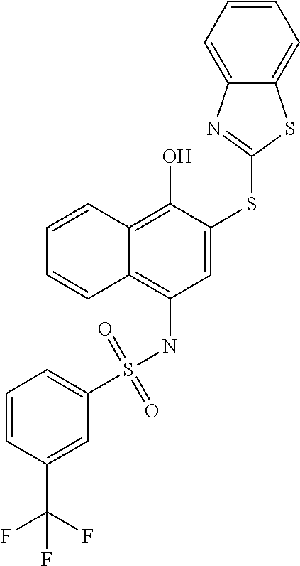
C1=CC2=C(O)C(SC3=NC4=CC=CC=C4S3)=CC(NS(=O)(=O)C3=CC=CC(C(F)(F)F)=C3)=C2C=C1
